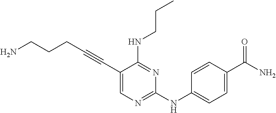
NCCCC#CC1=CN=C(NC2=CC=C(C(N)=O)C=C2)N=C1NCCC
